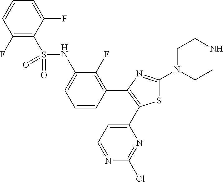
C1(F)=C(S(=O)(NC2=CC=CC(C3=C(C4=CC=NC(Cl)=N4)SC(N4CCNCC4)=N3)=C2F)=O)C(F)=CC=C1
